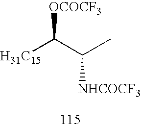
[H31C15]C(C(C)[NHCOCF3])[OCOCF3]
